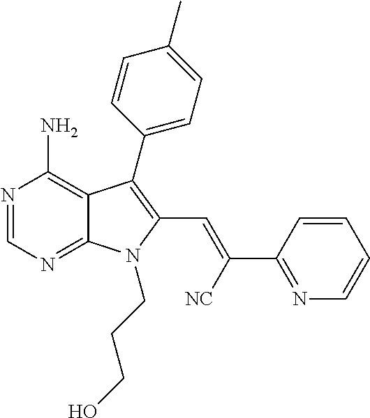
N1=CN=C2C(=C1N)C(C1=CC=C(C)C=C1)=C(C=C([NC])C1=NC=CC=C1)N2CCCO
